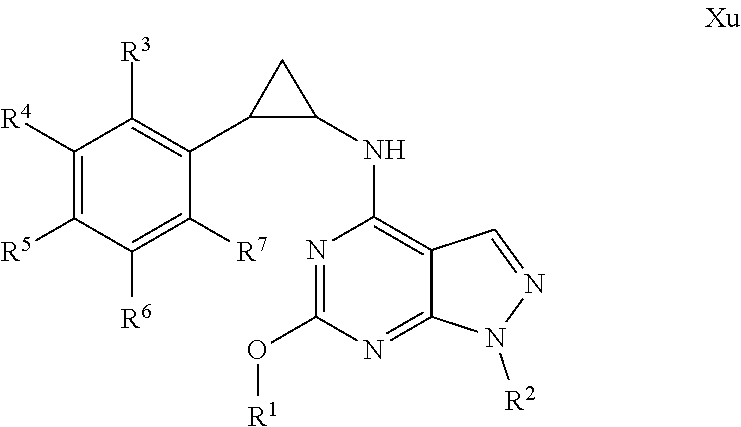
C1(O[R1])=NC(NC2C(C3=C([R3])C([R4])=C([R5])C([R6])=C3[R7])C2)=C2C(=N1)N([R2])N=C2
